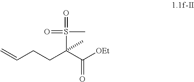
C=CCCC(C([OEt])=O)(S(=O)(C)=O)C
